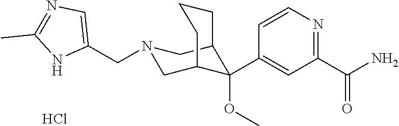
C1(C(N)=O)=NC=CC(C2(OC)C3CN(CC4=CN=C(C)N4)CC2CCC3)=C1.Cl
